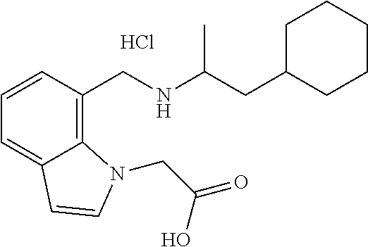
C12=CC=CC(CNC(CC3CCCCC3)C)=C1N(CC(=O)O)C=C2.Cl
